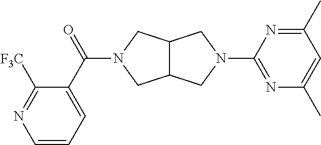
C12C(CN(C(C3=CC=CN=C3[F3C])=O)C1)CN(C1=NC(C)=CC(C)=N1)C2
